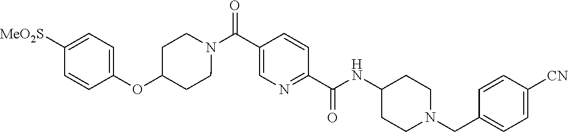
N(C(C1=NC=C(C(=O)N2CCC(OC3=CC=C([SO2Me])C=C3)CC2)C=C1)=O)C1CCN(CC2=CC=C([CN])C=C2)CC1
